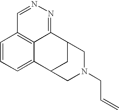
C1=CC=C2C3=C1C=NN=C3C1CC2CN(CC=C)C1
